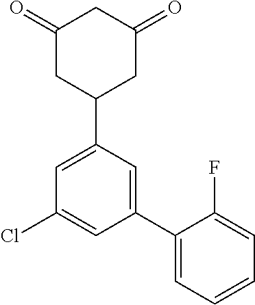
C1(=O)CC(C2=CC(Cl)=CC(C3=CC=CC=C3F)=C2)CC(=O)C1
